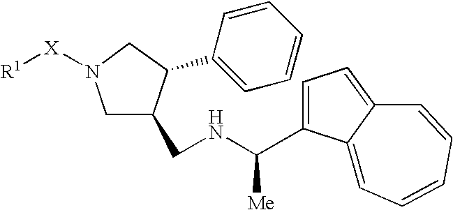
C1C(CNC(C2=CC=C3C2=CC=CC=C3)[Me])C(C2=CC=CC=C2)CN1[X][R1]
